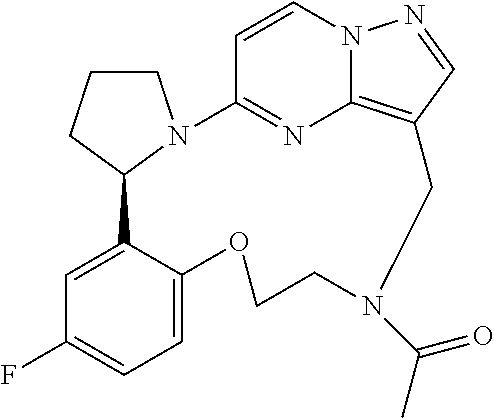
C1CN2C(C1)C1=CC(F)=CC=C1OCCN(C(C)=O)CC1=C3N=C2C=CN3N=C1
